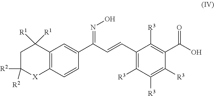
C1C([R2])([R2])[X]C2=C(C1([R1])[R1])C=C(C(C=CC1=C([R3])C([R3])=C([R3])C(C(O)=O)=C1[R3])=NO)C=C2
